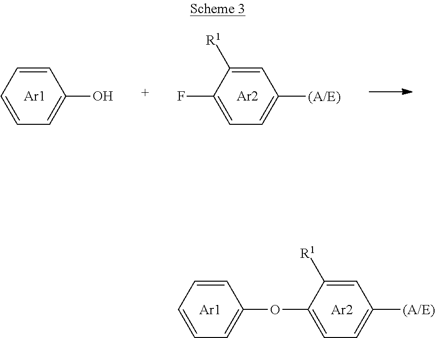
C1=CC=CC=C1O.[Ar1].C1=C([R1])C(F)=CC=C1[(A/E)].[Ar2].C1=C([R1])C(OC2=CC=CC=C2)=CC=C1[(A/E)].[Ar2].[Ar1]
